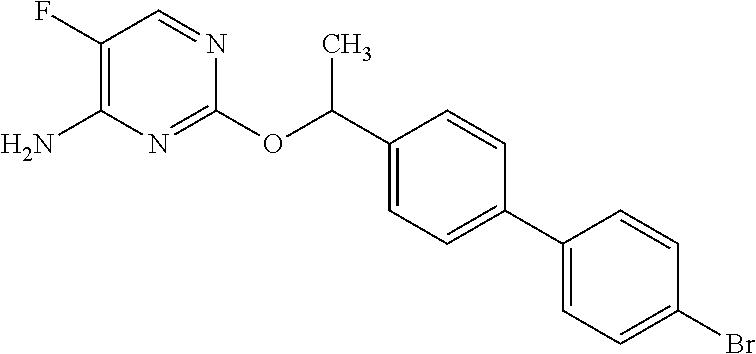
C1(F)=C(N)N=C(OC(C2=CC=C(C3=CC=C(Br)C=C3)C=C2)C)N=C1
